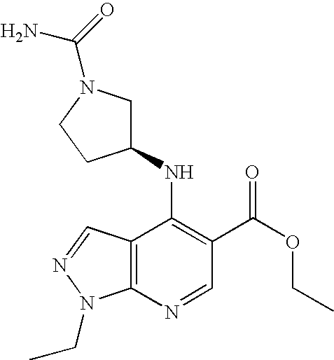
C12=C(N=CC(C(OCC)=O)=C1NC1CN(C(=O)N)CC1)N(CC)N=C2
